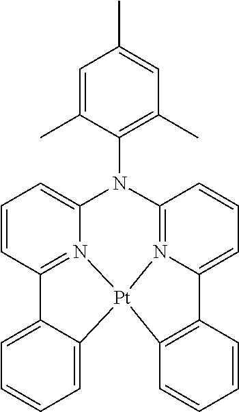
C12=C([Pt]34N5=C(C=CC=C15)N(C1=C(C)C=C(C)C=C1C)C1=CC=CC(=N31)C1=CC=CC=C14)C=CC=C2
